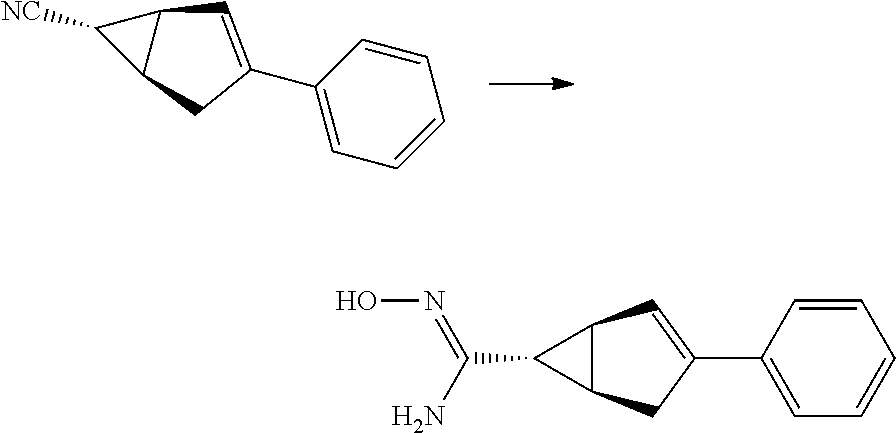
C1([NC])C2C1C=C(C1=CC=CC=C1)C2.C1(C(N)=NO)C2C1C=C(C1=CC=CC=C1)C2
